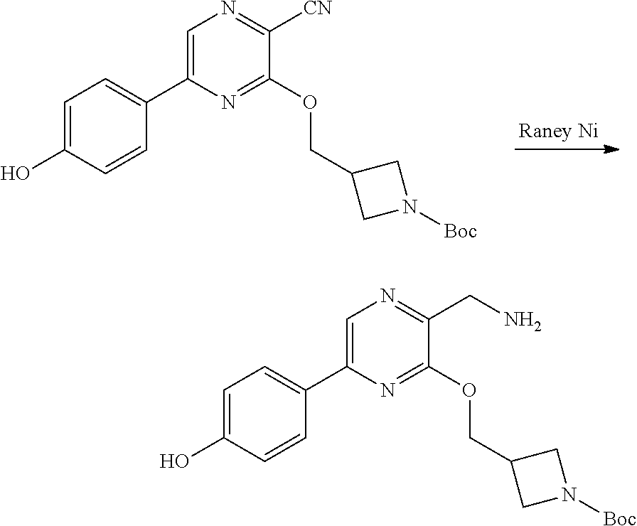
C1=C(C2=CC=C(O)C=C2)N=C(OCC2CN([Boc])C2)C([CN])=N1.C1=C(C2=CC=C(O)C=C2)N=C(OCC2CN([Boc])C2)C(CN)=N1
